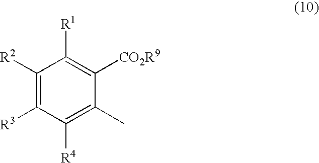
C1([R2])=C([R3])C([R4])=C(C)C([CO2R9])=C1[R1]
